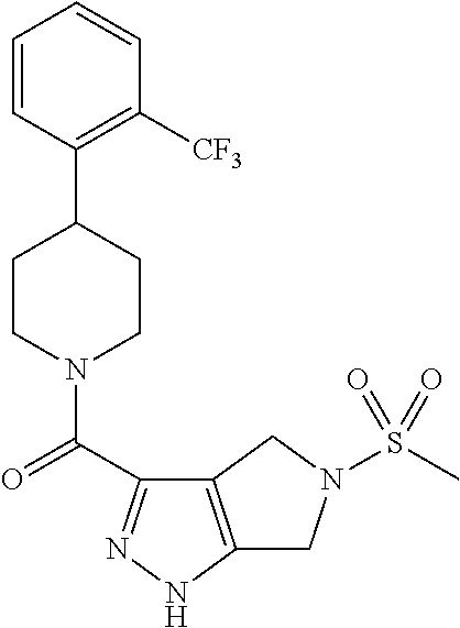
C1=CC(C2CCN(C(=O)C3=NNC4=C3CN(S(C)(=O)=O)C4)CC2)=C([CF3])C=C1
